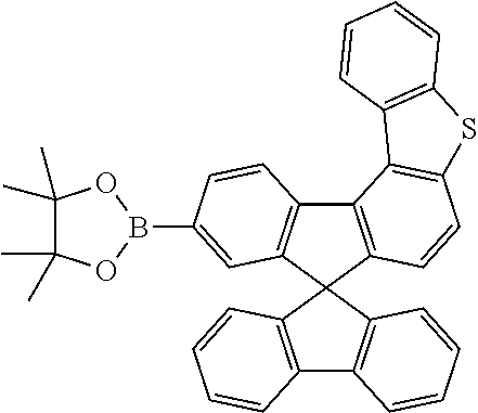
C12=C(C3(C4=C1C=CC(B1OC(C)(C)C(C)(C)O1)=C4)C1=C(C4=C3C=CC=C4)C=CC=C1)C=CC1=C2C2=C(S1)C=CC=C2
